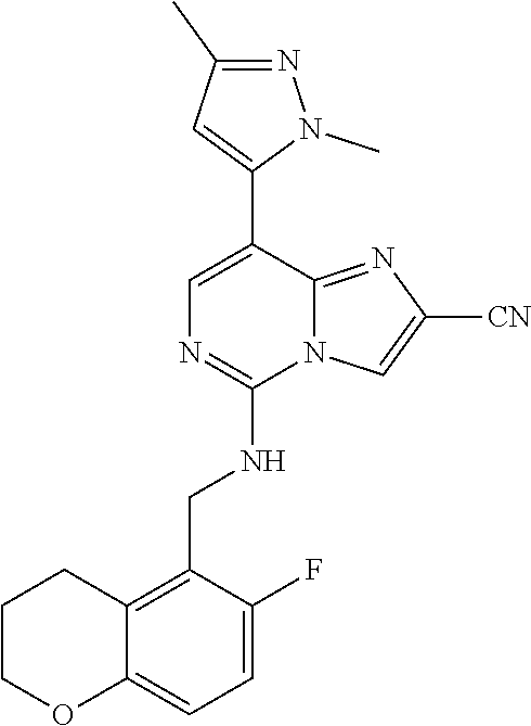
C1(C2=CN=C(NCC3=C4C(=CC=C3F)OCCC4)N3C2=NC([CN])=C3)=CC(C)=NN1C
